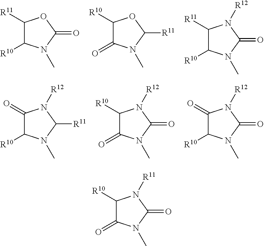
C1([R11])C([R10])N(C)C(=O)O1.C1([R10])C(=O)N(C)C([R11])O1.C1([R11])C([R10])N(C)C(=O)N1[R12].C1(=O)C([R10])N(C)C([R11])N1[R12].C1([R10])C(=O)N(C)C(=O)N1[R12].C1(=O)C([R10])N(C)C(=O)N1[R12].C1([R10])C(=O)N(C)C(=O)N1[R11]
